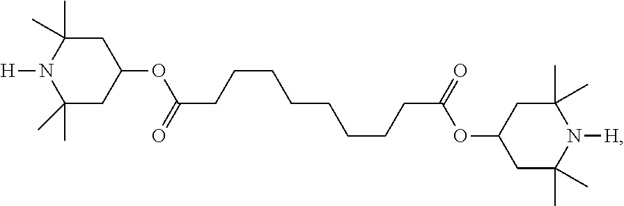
[H]N1C(C)(C)CC(OC(=O)CCCCCCCCC(=O)OC2CC(C)(C)N([H])C(C)(C)C2)CC1(C)C
